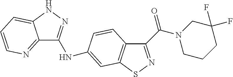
C12=NC=CC=C1NN=C2NC1=CC2=C(C(C(=O)N3CCCC(F)(F)C3)=NS2)C=C1
